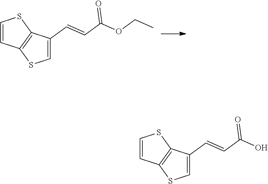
C1=CC2=C(S1)C(C=CC(OCC)=O)=CS2.C1=CC2=C(S1)C(C=CC(O)=O)=CS2
